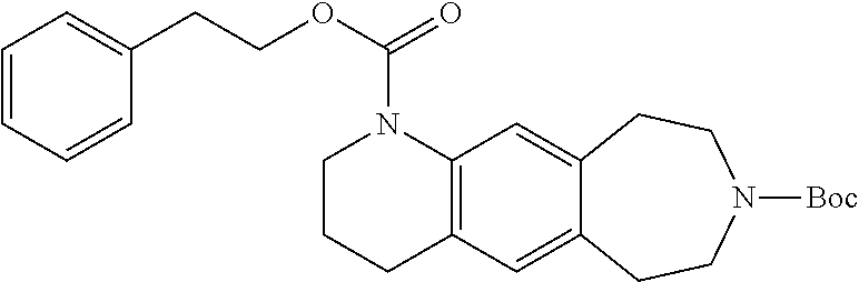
O(C(N1CCCC2=C1C=C1C(=C2)CCN([Boc])CC1)=O)CCC1=CC=CC=C1
